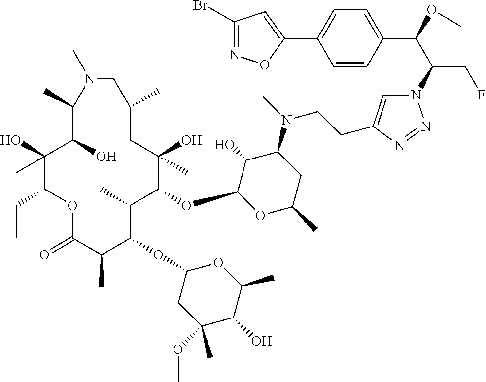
C1(O)(C)C(CC)OC(=O)C(C)C(OC2CC(OC)(C)C(O)C(C)O2)C(C)C(OC2OC(C)CC(N(C)CCC3=CN(C(C(OC)C4=CC=C(C5=CC(Br)=NO5)C=C4)CF)N=N3)C2O)C(O)(C)CC(C)CN(C)C(C)C1O
